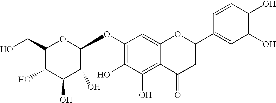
C1(OC2OC(CO)C(O)C(O)C2O)=C(O)C(O)=C2C(=C1)OC(C1=CC(O)=C(O)C=C1)=CC2=O
